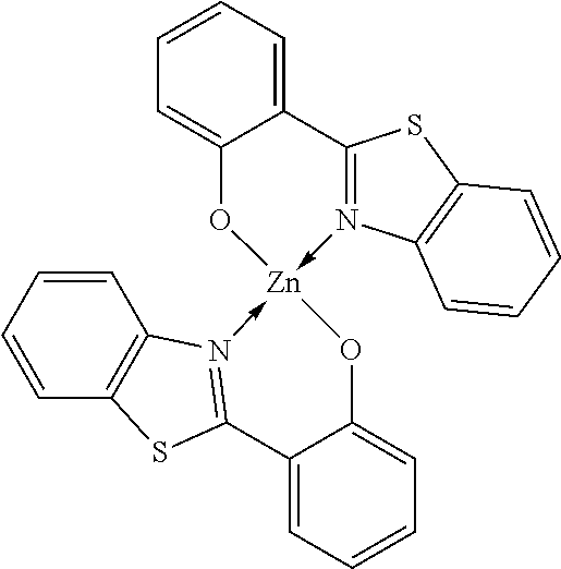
C12=CC=CC=C1O[Zn]1(-N3=C2SC2=C3C=CC=C2)-N2=C(C3=CC=CC=C3O1)SC1=C2C=CC=C1
